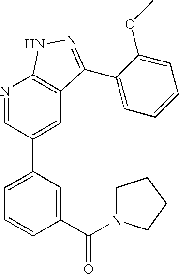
N1=CC(C2=CC=CC(C(=O)N3CCCC3)=C2)=CC2=C1NN=C2C1=CC=CC=C1OC
